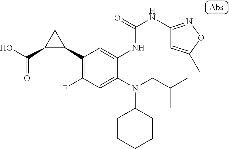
C1CCCCC1N(C1=CC(F)=C(C2CC2C(O)=O)C=C1NC(NC1=NOC(C)=C1)=O)CC(C)C
